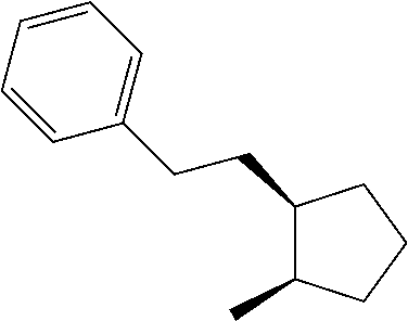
C1(CCC2=CC=CC=C2)C(C)CCC1
